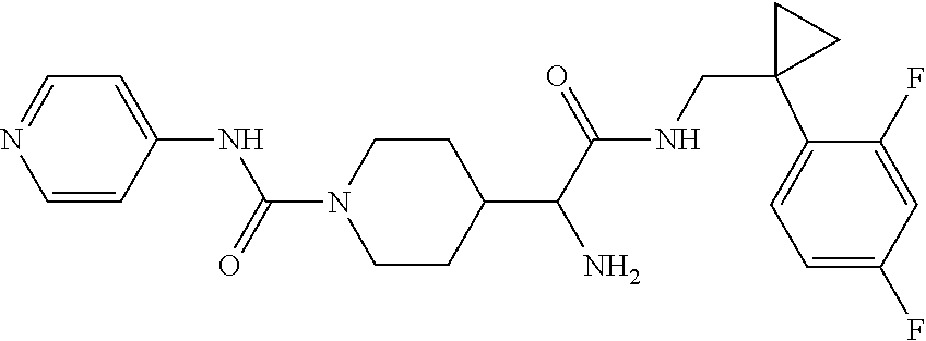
C1=CC(NC(N2CCC(C(C(NCC3(C4=CC=C(F)C=C4F)CC3)=O)N)CC2)=O)=CC=N1
